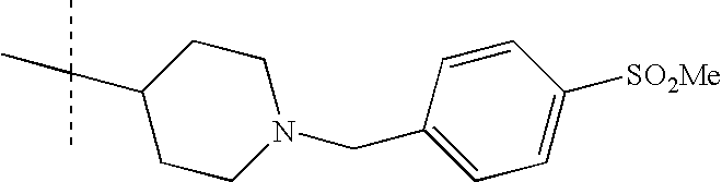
C1(C(C)(C)C)CCN(CC2=CC=C([SO2Me])C=C2)CC1
